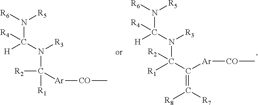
N(C(N([R3])C([Ar][CO]C)([R2])[R1])([H])[R4])([R6])[R5].N(C(N([R3])C(C([Ar][CO]C)=C([R8])[R7])([R2])[R1])([H])[R4])([R6])[R5]
